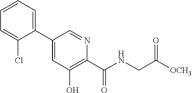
C1=CC=C(C2=CC(O)=C(C(=O)NCC([OCH3])=O)N=C2)C(Cl)=C1
